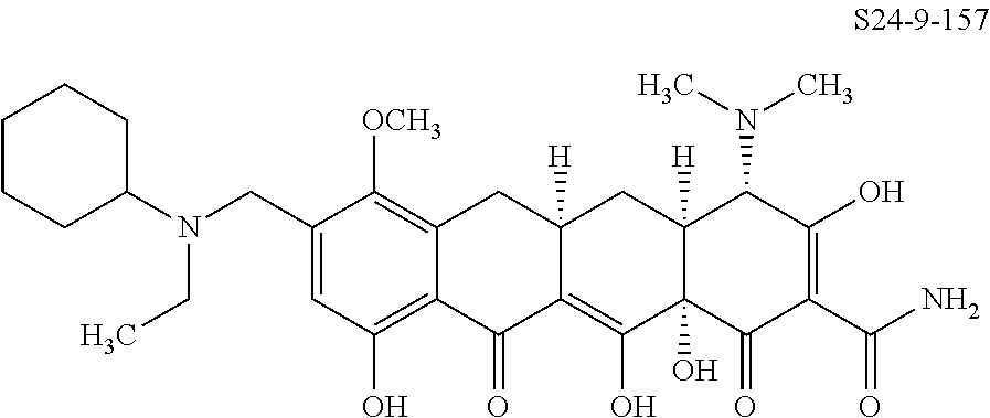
C1=C(CN(C2CCCCC2)CC)C([OCH3])=C2C(=C1O)C(=O)C1=C(O)C3(O)C([H])(CC1([H])C2)C(N(C)C)C(O)=C(C(N)=O)C3=O
